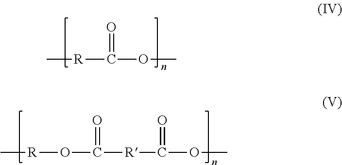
C[R]C(OC)=O.C[R]OC([R]C(OC)=O)=O
